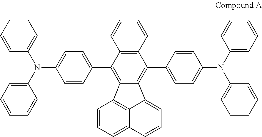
C1=CC2=C(C=C1)C(C1=CC=C(N(C3=CC=CC=C3)C3=CC=CC=C3)C=C1)=C1C(=C2C2=CC=C(N(C3=CC=CC=C3)C3=CC=CC=C3)C=C2)C2=C3C(=CC=C2)C=CC=C13
